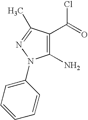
C1(N)=C(C(=O)Cl)C(C)=NN1C1=CC=CC=C1
